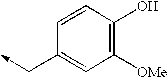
C1([OMe])=C(O)C=CC(C->C)=C1
